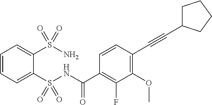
C1=CC=C(S(NC(C2=C(F)C(OC)=C(C#CC3CCCC3)C=C2)=O)(=O)=O)C(S(N)(=O)=O)=C1
